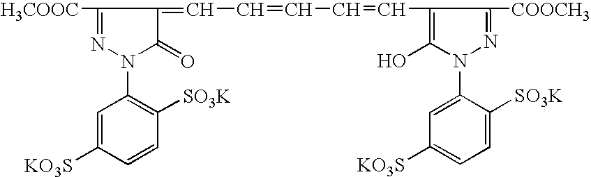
[H3COOC]C1=NN(C2=C([SO3K])C=CC([KO3S])=C2)C(=O)C1=CC=CC=CC1=C(O)N(C2=CC([KO3S])=CC=C2[SO3K])N=C1[COOCH3]
